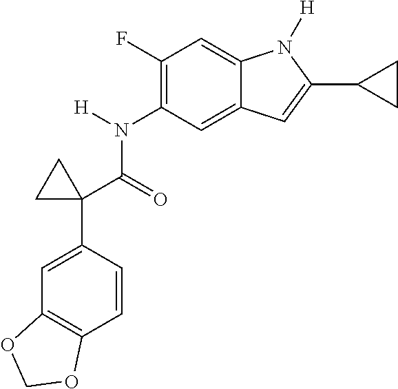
C1(N(C(C2(C3=CC4=C(C=C3)OCO4)CC2)=O)[H])=C(F)C=C2C(=C1)C=C(C1CC1)N2[H]
